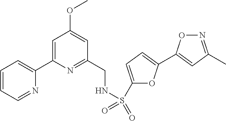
C1=CC=NC(C2=CC(OC)=CC(CNS(C3=CC=C(C4=CC(C)=NO4)O3)(=O)=O)=N2)=C1
